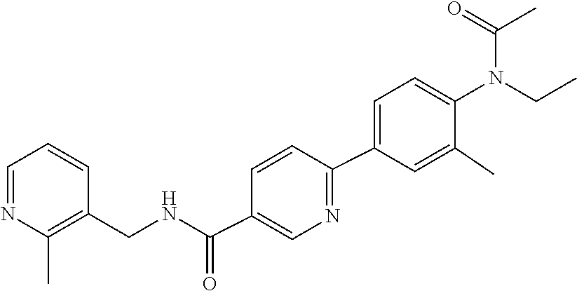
CCN(C1=CC=C(C2=NC=C(C(NCC3=C(C)N=CC=C3)=O)C=C2)C=C1C)C(=O)C
